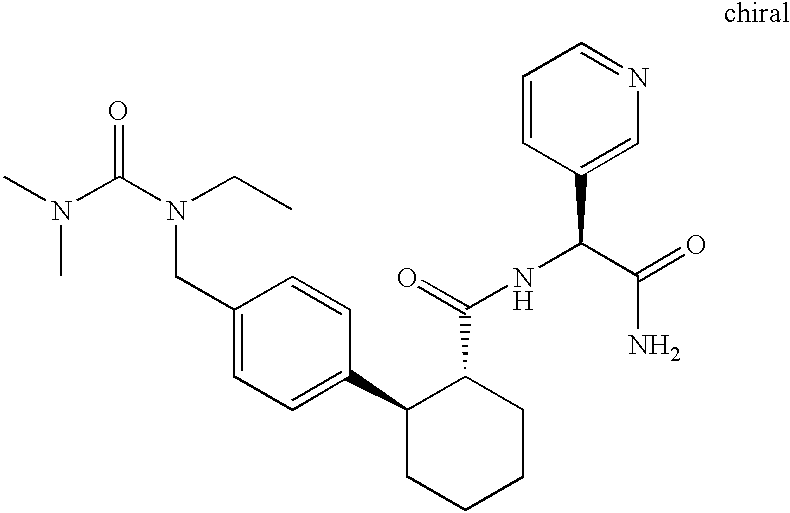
C1(CN(C(=O)N(C)C)CC)=CC=C(C2CCCCC2C(NC(C2=CN=CC=C2)C(=O)N)=O)C=C1
